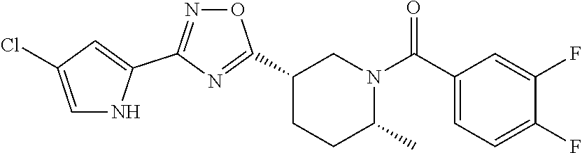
C1(C2=NC(C3=CC(Cl)=CN3)=NO2)CCC(C)N(C(C2=CC=C(F)C(F)=C2)=O)C1
